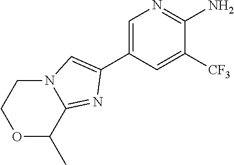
C1=C(C2=CN3C(=N2)C(C)OCC3)C=C([CF3])C(N)=N1
